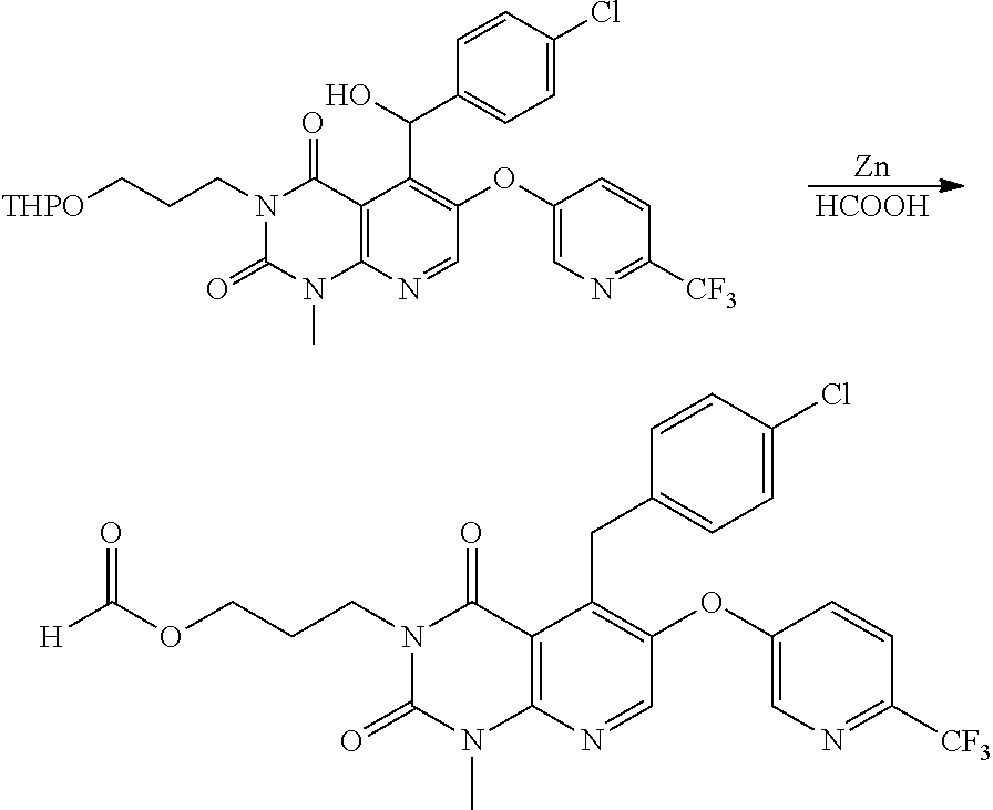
C12=C(N=CC(OC3=CN=C([CF3])C=C3)=C1CC1=CC=C(Cl)C=C1)N(C)C(=O)N(CCCOC([H])=O)C2=O.[HCOOH].[Zn].C12=C(N=CC(OC3=CN=C([CF3])C=C3)=C1C(O)C1=CC=C(Cl)C=C1)N(C)C(=O)N(CCC[THPO])C2=O
